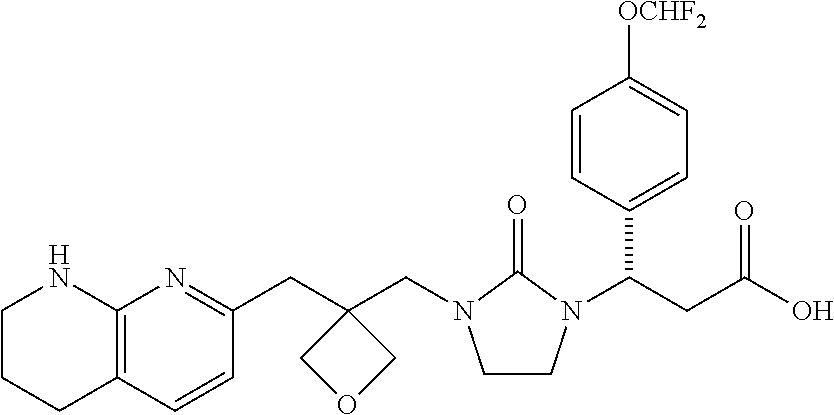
C1CCC2=C(N1)N=C(CC1(CN3CCN(C(CC(O)=O)C4=CC=C([OCHF2])C=C4)C3=O)COC1)C=C2
